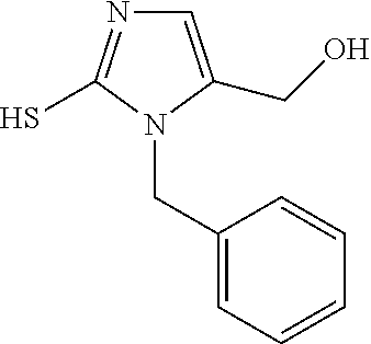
C1=C(CO)N(CC2=CC=CC=C2)C(S)=N1
